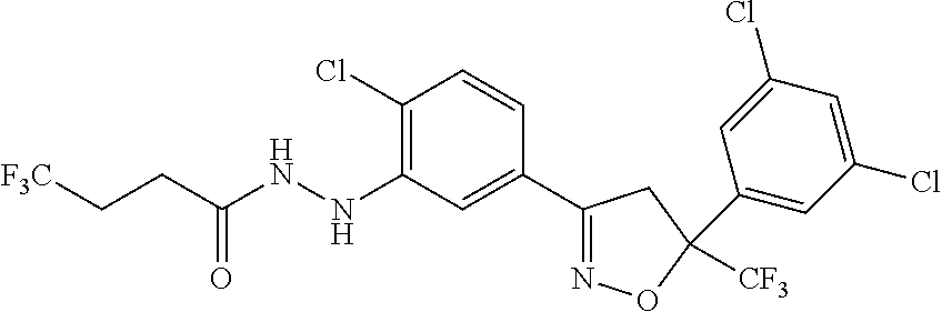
C1(Cl)=C(NNC(CC[F3C])=O)C=C(C2=NOC([CF3])(C3=CC(Cl)=CC(Cl)=C3)C2)C=C1
